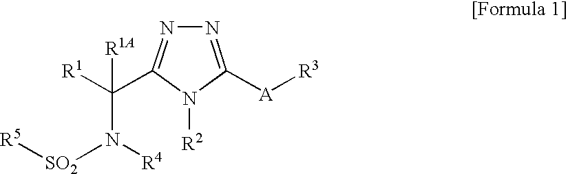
N1=C([A][R3])N([R2])C(C([R1])([R1A])N([R4])[SO2][R5])=N1
